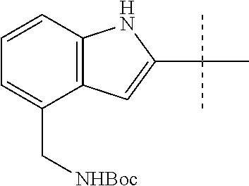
C1=CC2=C(C(C[NHBoc])=C1)C=C(C(C)(C)C)N2
